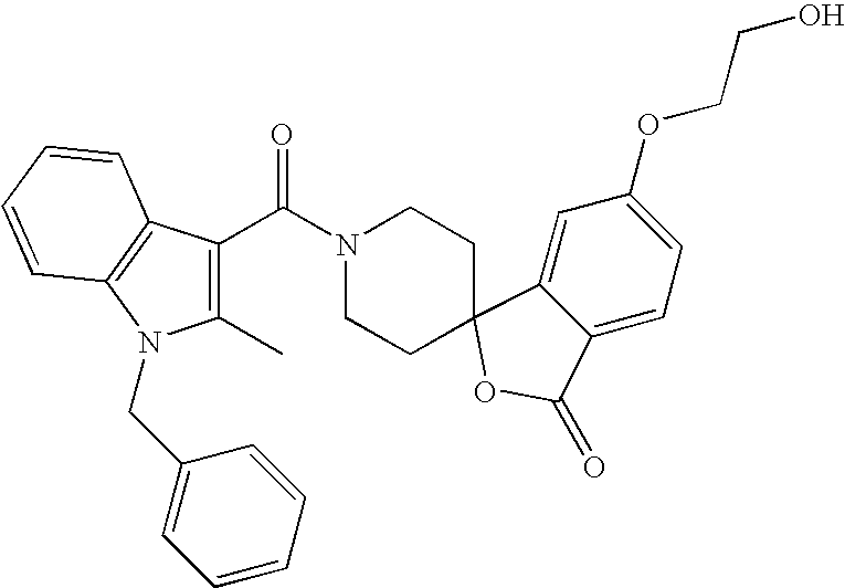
C1(C)=C(C(N2CCC3(CC2)C2=CC(OCCO)=CC=C2C(=O)O3)=O)C2=C(N1CC1=CC=CC=C1)C=CC=C2
